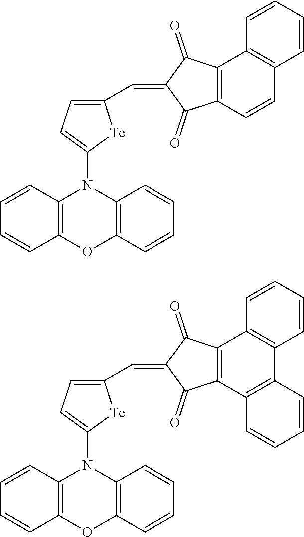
C1=CC2=C(C=C1)N(C1=CC=C(C=C3C(=O)C4=C(C3=O)C3=C(C5=C4C=CC=C5)C=CC=C3)[Te]1)C1=C(C=CC=C1)O2.C1=CC2=C(C=C1)N(C1=CC=C(C=C3C(=O)C4=C(C3=O)C=CC3=C4C=CC=C3)[Te]1)C1=C(C=CC=C1)O2
